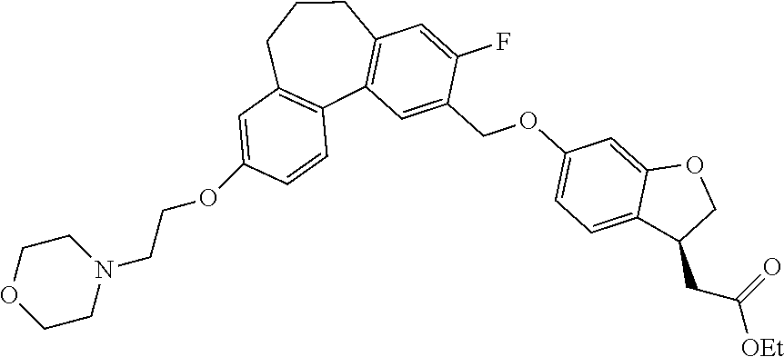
C1=C(OCCN2CCOCC2)C=CC2=C1CCCC1=C2C=C(COC2=CC=C3C(=C2)OCC3CC(=O)[OEt])C(F)=C1
